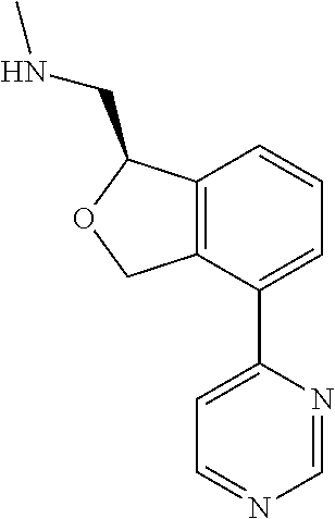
C12=C(C(C3=CC=NC=N3)=CC=C1)COC2CNC
